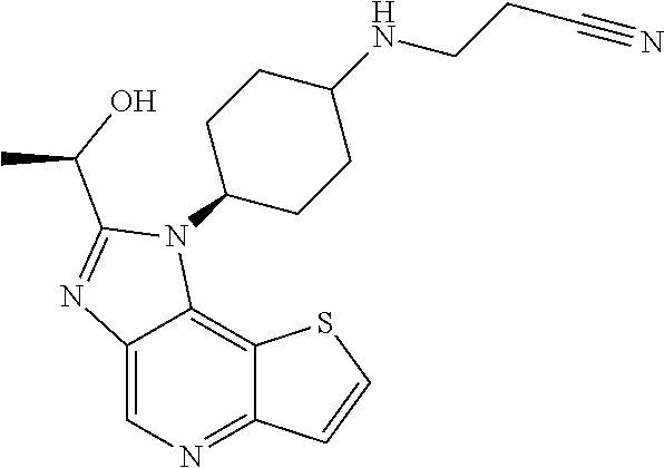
C1(NCCC#N)CCC(N2C3=C4C(=NC=C3N=C2C(O)C)C=CS4)CC1
